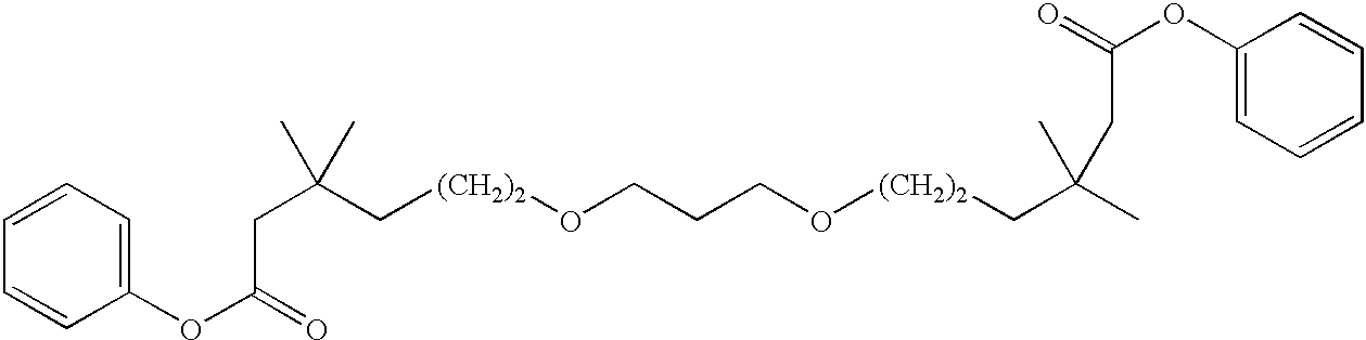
C([(CH2)2]OCCCO[(CH2)2]CC(C)(CC(OC1=CC=CC=C1)=O)C)C(CC(OC1=CC=CC=C1)=O)(C)C
